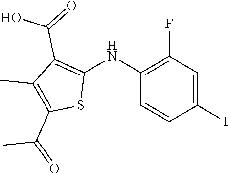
C1(NC2=C(C(=O)O)C(C)=C(C(=O)C)S2)=C(F)C=C(I)C=C1
